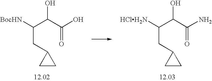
C(C(C(O)=O)O)([BocHN])CC1CC1.C(C(C(N)=O)O)([HClH2N])CC1CC1
